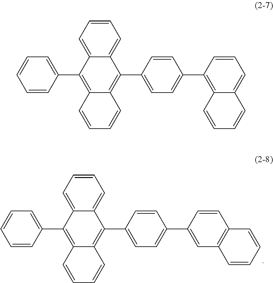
C1=CC=C2C(=C1)C(C1=CC=C(C3=CC4=C(C=C3)C=CC=C4)C=C1)=C1C(=C2C2=CC=CC=C2)C=CC=C1.C1=CC=C2C(=C1)C(C1=CC=C(C3=C4C(=CC=C3)C=CC=C4)C=C1)=C1C(=C2C2=CC=CC=C2)C=CC=C1
